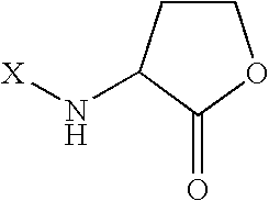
C1CC(N[X])C(=O)O1
